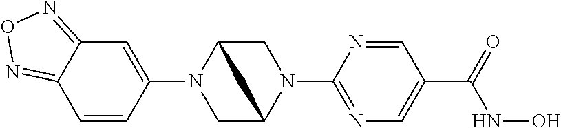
C1=CC(N2CC3N(C4=NC=C(C(=O)NO)C=N4)CC2C3)=CC2=NON=C12
